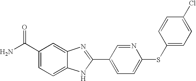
N1=CC(C2=NC3=CC(C(N)=O)=CC=C3N2)=CC=C1SC1=CC=C(Cl)C=C1
